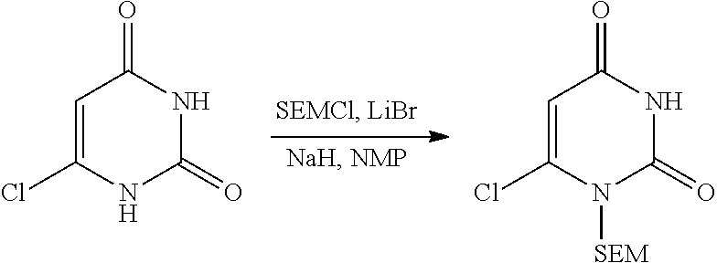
C1=C(Cl)N([SEM])C(=O)NC1=O.C1=C(Cl)NC(=O)NC1=O
